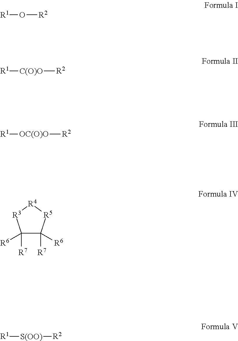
[R1]O[R2].[R1][C(O)O][R2].[R1][OC(O)O][R2].C1([R7])([R6])C([R7])([R6])[R5][R4][R3]1.[R1][S(OO)][R2]
